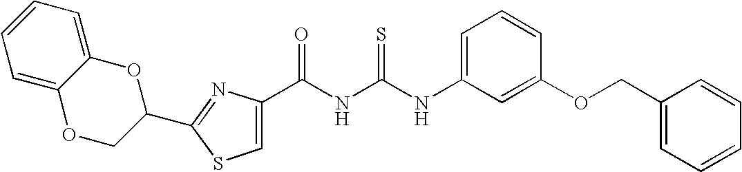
C1=C(NC(NC(=O)C2=CSC(C3OC4=CC=CC=C4OC3)=N2)=S)C=C(OCC2=CC=CC=C2)C=C1
